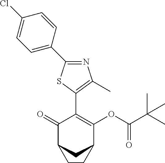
N1=C(C2=CC=C(Cl)C=C2)SC(C2=C(OC(C(C)(C)C)=O)C3CC(C2=O)CC3)=C1C
